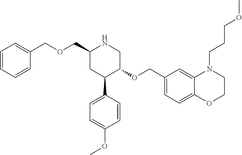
C1(COCC2=CC=CC=C2)CC(C2=CC=C(OC)C=C2)C(OCC2=CC=C3C(=C2)N(CCCOC)CCO3)CN1
